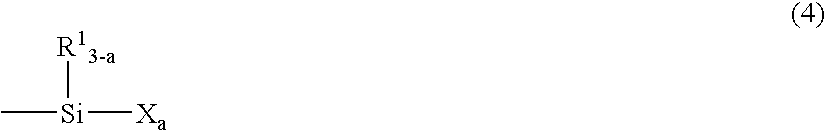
C[Si]([R13-a])[Xa]
